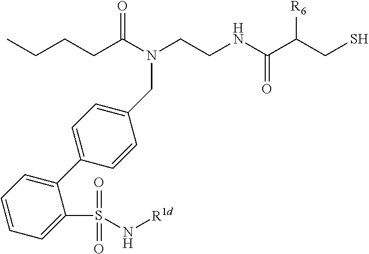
C(CCC(N(CCNC(C(CS)[R6])=O)CC1=CC=C(C2=CC=CC=C2S(N[R1d])(=O)=O)C=C1)=O)C
